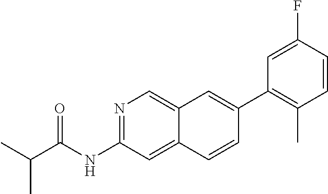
C1(C2=CC3=CN=C(NC(=O)C(C)C)C=C3C=C2)=C(C)C=CC(F)=C1
